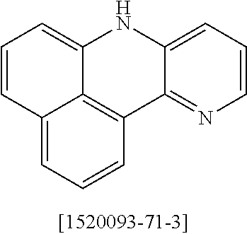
C1=CC2=CC=CC3=C2C(=C1)NC1=CC=CN=C31
